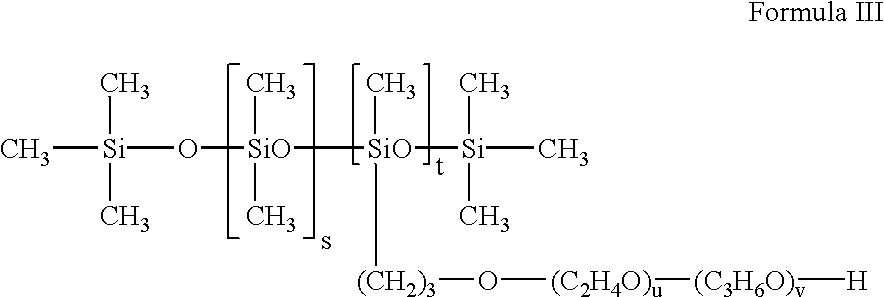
C[Si](O[SiO](C)([SiO]([Si](C)(C)C)([(CH2)3]O[(C2H4O)u][(C3H6O)v][H])C)C)(C)C
